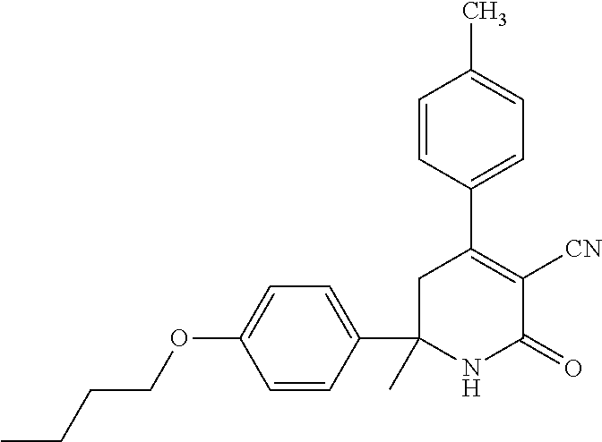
C1(C)(C2=CC=C(OCCCC)C=C2)NC(=O)C([CN])=C(C2=CC=C(C)C=C2)C1
